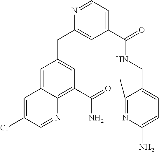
N1=CC=C(C(=O)NCC2=CC=C(N)N=C2C)C=C1CC1=CC(C(=O)N)=C2C(=C1)C=C(Cl)C=N2
